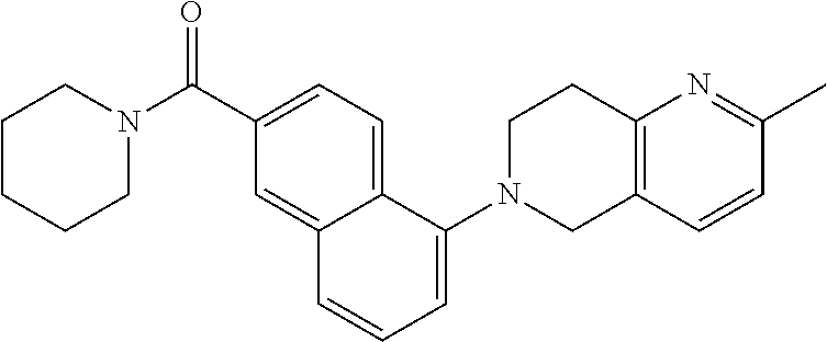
C1N(C(C2=CC=C3C(=C2)C=CC=C3N2CC3=C(CC2)N=C(C)C=C3)=O)CCCC1
